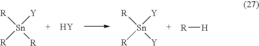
[R][Sn]([R])([Y])[Y].[R][Sn]([R])([R])[Y].[R][H].[Y]
